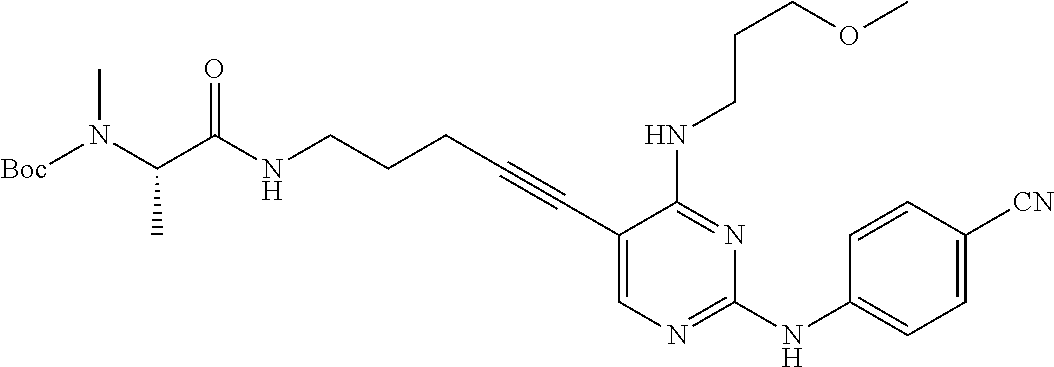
C(NCCCC#CC1=CN=C(NC2=CC=C([CN])C=C2)N=C1NCCCOC)(=O)C(N(C)[Boc])C
